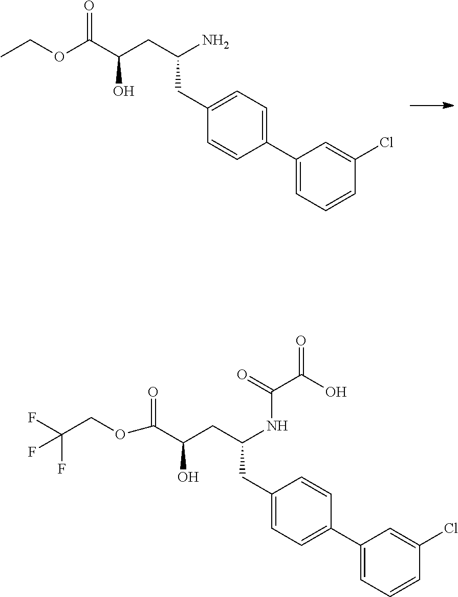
C1=C(C2=CC=CC(Cl)=C2)C=CC(CC(CC(C(OCC)=O)O)N)=C1.OC(C(=O)NC(CC1=CC=C(C2=CC=CC(Cl)=C2)C=C1)CC(C(OCC(F)(F)F)=O)O)=O
